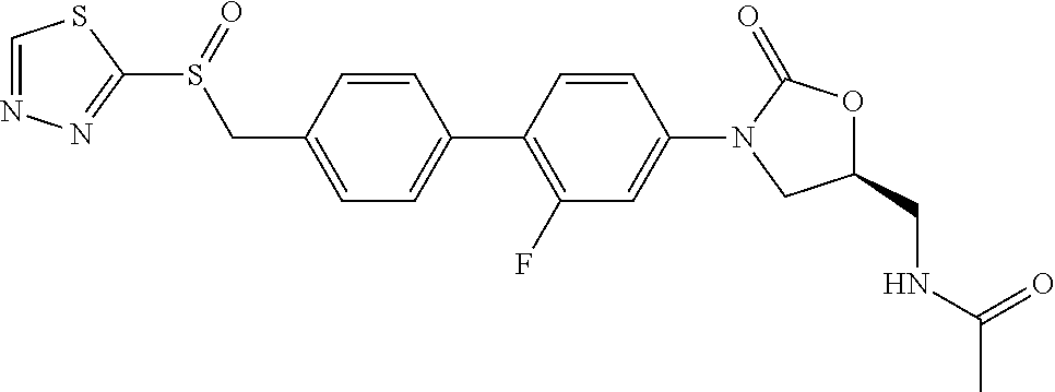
C1(CS(=O)C2=NN=CS2)=CC=C(C2=C(F)C=C(N3CC(CNC(C)=O)OC3=O)C=C2)C=C1
